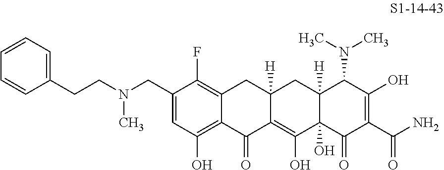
C1(CN(CCC2=CC=CC=C2)C)=CC(O)=C2C(=C1F)CC1([H])C(=C(O)C3(O)C([H])(C1)C(N(C)C)C(O)=C(C(N)=O)C3=O)C2=O
